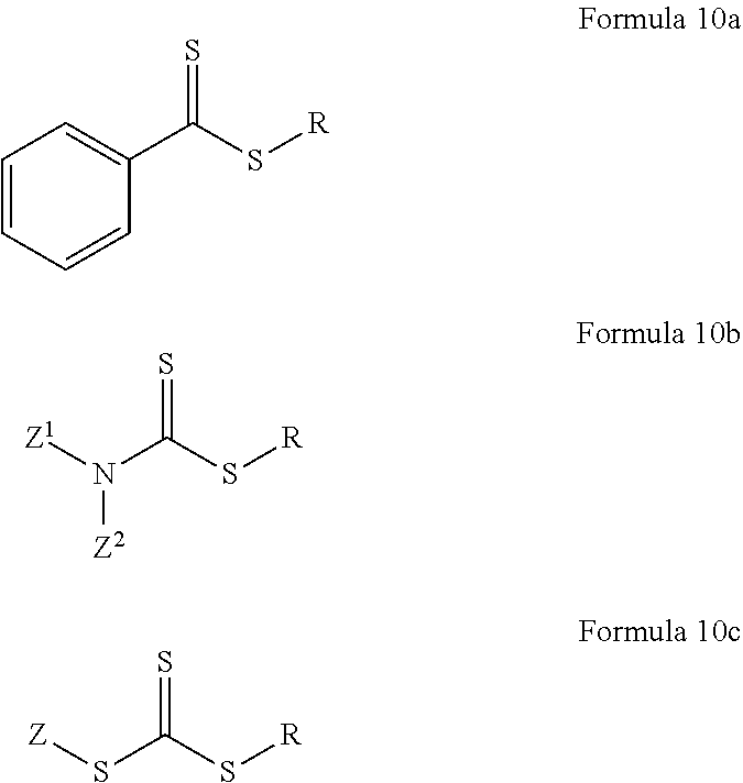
C1=CC=CC(C(S[R])=S)=C1.N(C(S[R])=S)([Z1])[Z2].S(C(S[R])=S)[Z]
